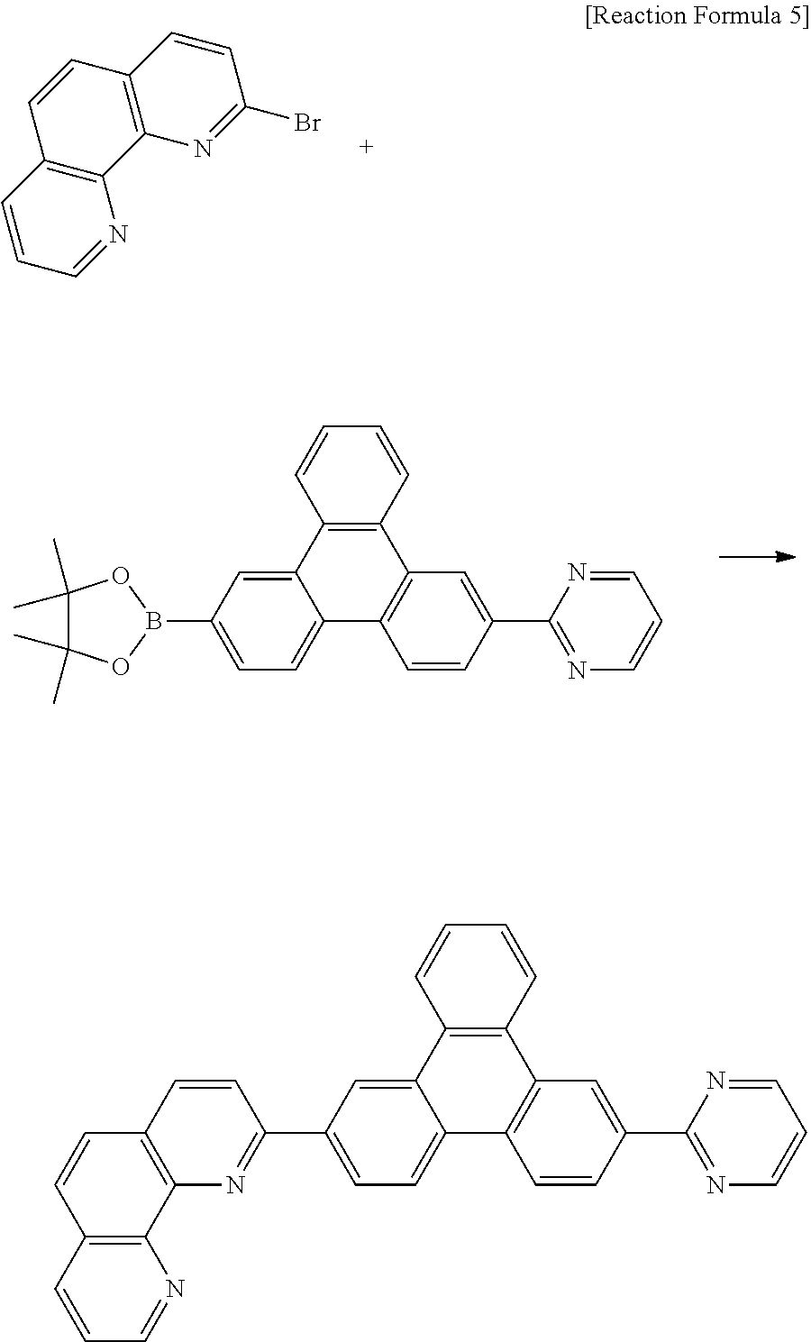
C1=CC(C2=NC=CC=N2)=CC2=C1C1=CC=C(B3OC(C)(C)C(C)(C)O3)C=C1C1=C2C=CC=C1.C1=CC2=C(N=C1Br)C1=C(C=C2)C=CC=N1.C12=CC=C(C3=NC4=C(C=C3)C=CC3=C4N=CC=C3)C=C1C1=C(C3=C2C=CC(C2=NC=CC=N2)=C3)C=CC=C1
